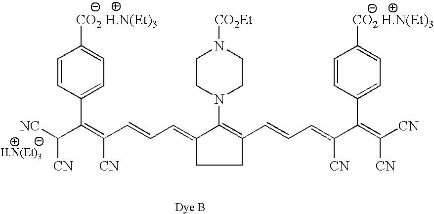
[H.N(Et)3].C(C(C1=CC=C([CO2 H.N(Et)3])C=C1)=C(C=CC=C1C(N2CCN([CO2Et])CC2)=C(C=CC=C(C(=C([CN])[CN])C2=CC=C([CO2 H.N(Et)3])C=C2)[CN])CC1)[CN])([NC])[CN]
